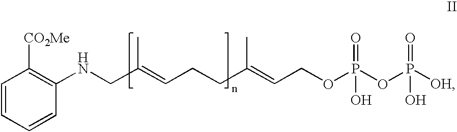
C1(NCC(=CCCC(=CCOP(=O)(OP(O)(=O)[OH])O)C)C)=C([CO2Me])C=CC=C1
